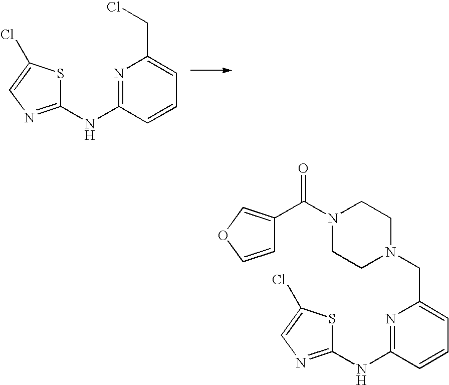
N1=C(NC2=NC=C(Cl)S2)C=CC=C1CCl.N1=C(NC2=NC=C(Cl)S2)C=CC=C1CN1CCN(C(C2=COC=C2)=O)CC1
